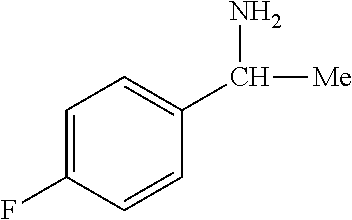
C1=C(F)C=CC(C(N)[Me])=C1
